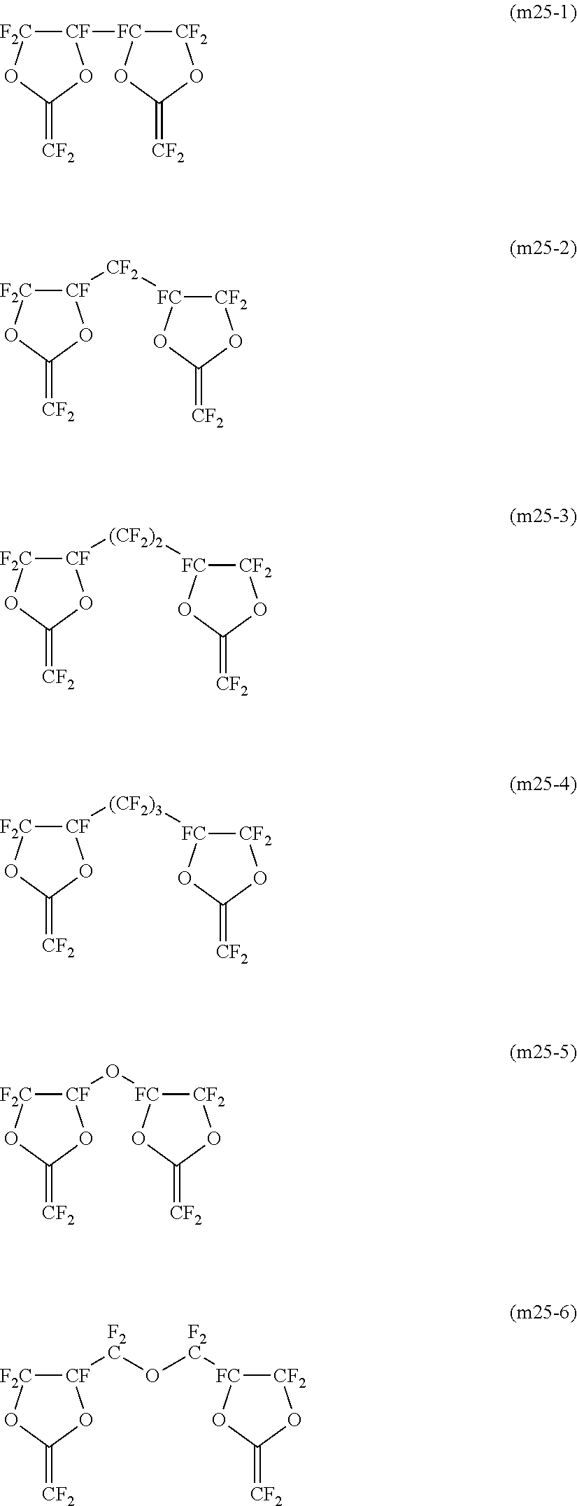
[CF]1([FC]2[CF2]OC(=[CF2])O2)[F2C]OC(=[CF2])O1.[CF]1([CF2][FC]2[CF2]OC(=[CF2])O2)[F2C]OC(=[CF2])O1.[CF]1([(CF2)2][FC]2[CF2]OC(=[CF2])O2)[F2C]OC(=[CF2])O1.[CF]1([(CF2)3][FC]2[CF2]OC(=[CF2])O2)[F2C]OC(=[CF2])O1.[CF]1(O[FC]2[CF2]OC(=[CF2])O2)[F2C]OC(=[CF2])O1.[CF]1([F2C]O[F2C][FC]2[CF2]OC(=[CF2])O2)[F2C]OC(=[CF2])O1
